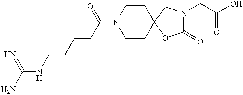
C1CC2(CCN1C(CCCCNC(N)=N)=O)OC(=O)N(CC(=O)O)C2
